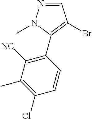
N1=CC(Br)=C(C2=C([NC])C(C)=C(Cl)C=C2)N1C
